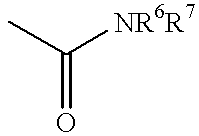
CC([NR6R7])=O
